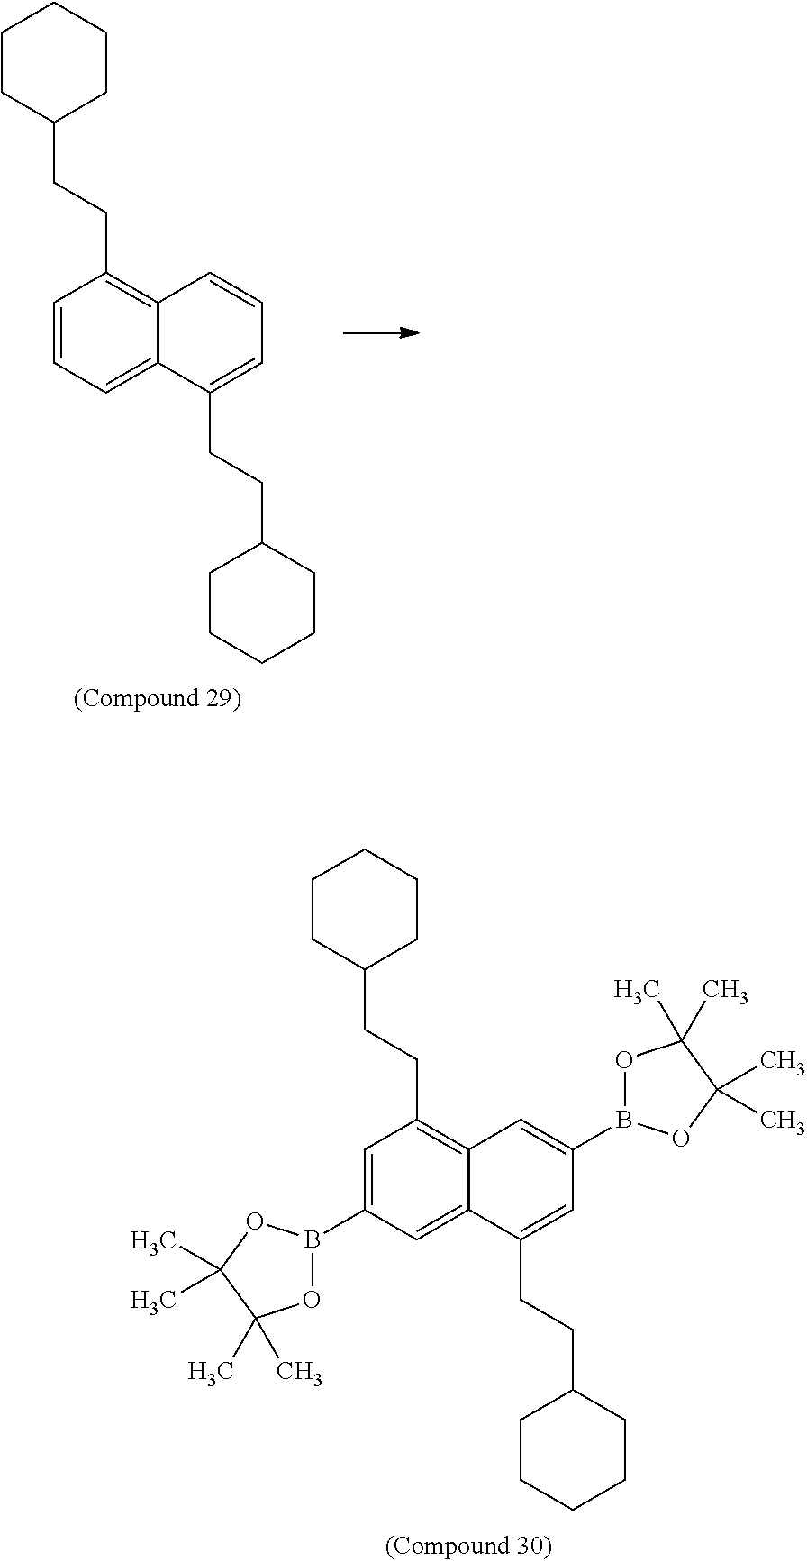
C1=C(B2OC(C)(C)C(C)(C)O2)C=C2C(=C1CCC1CCCCC1)C=C(B1OC(C)(C)C(C)(C)O1)C=C2CCC1CCCCC1.C1=CC=C2C(=C1CCC1CCCCC1)C=CC=C2CCC1CCCCC1
